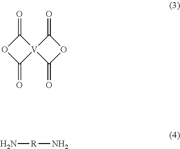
C1(=O)OC(=O)[V]12C(=O)OC2=O.[R](N)N
